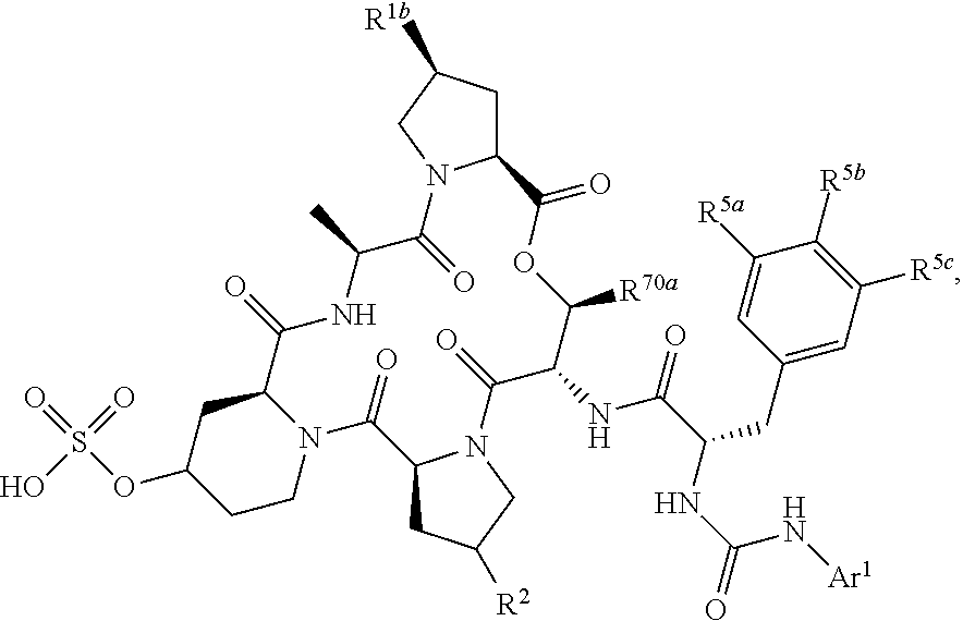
C12CC([R1b])CN1C(=O)C(C)NC(=O)C1CC(OS(=O)(=O)O)CCN1C(=O)C1CC([R2])CN1C(=O)C(NC(=O)C(CC1=CC([R5c])=C([R5b])C([R5a])=C1)NC(N[Ar1])=O)C([R70a])OC2=O
